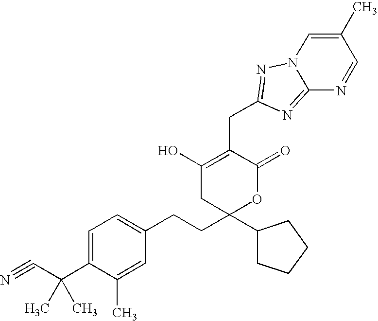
C1=C(C(C#N)(C)C)C(C)=CC(CCC2(C3CCCC3)OC(=O)C(CC3=NN4C=C(C)C=NC4=N3)=C(O)C2)=C1
